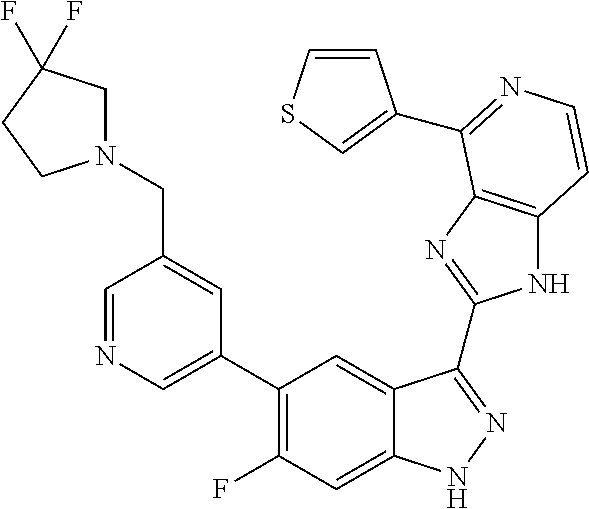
C1=C(C2=C(F)C=C3C(=C2)C(C2=NC4=C(N2)C=CN=C4C2=CSC=C2)=NN3)C=C(CN2CC(F)(F)CC2)C=N1
